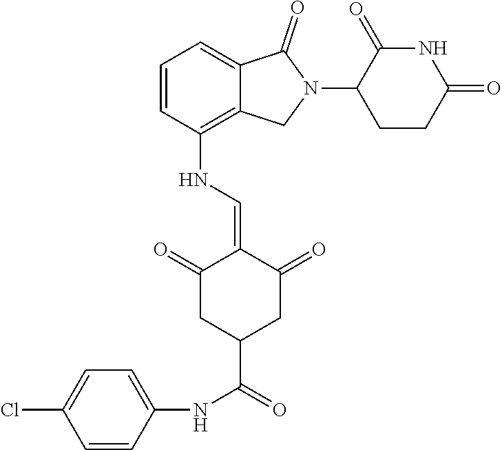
N(C1=C2C(=CC=C1)C(=O)N(C1CCC(=O)NC1=O)C2)C=C1C(=O)CC(C(=O)NC2=CC=C(Cl)C=C2)CC1=O
